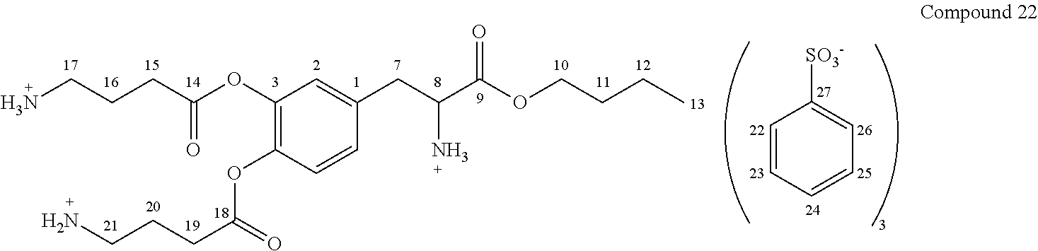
NCCCC(OC1=C(OC(=O)CCCN)C=CC(CC(C(OCCCC)=O)N)=C1)=O.C1=CC=CC=C1[SO3-]
